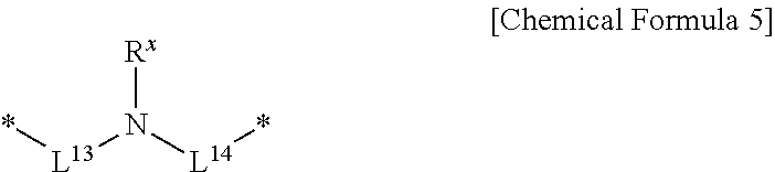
[Rx]N([L14]*)[L13]*
